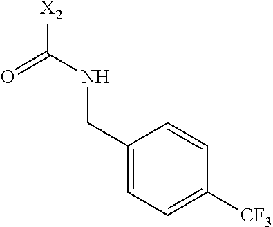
C(NC([X2])=O)C1=CC=C([CF3])C=C1
